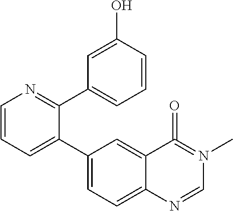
C1=CN=C(C2=CC=CC(O)=C2)C(C2=CC=C3C(=C2)C(=O)=N(C)C=N3)=C1
